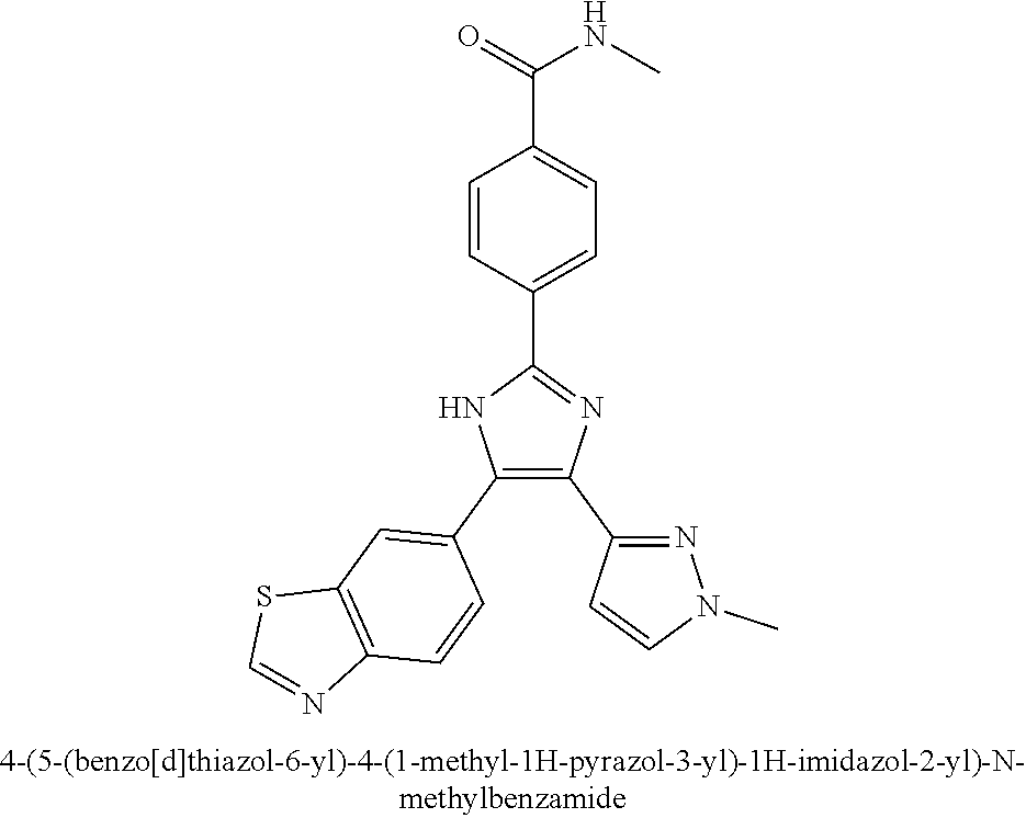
C1(C2=NC(C3=NN(C)C=C3)=C(C3=CC4=C(C=C3)N=CS4)N2)=CC=C(C(=O)NC)C=C1
